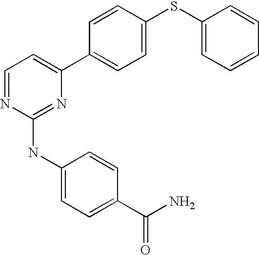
C1=CC(C2=CC=NC(NC3=CC=C(C(N)=O)C=C3)=N2)=CC=C1SC1=CC=CC=C1
